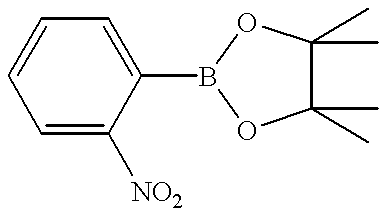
C1=CC=C(B2OC(C)(C)C(C)(C)O2)C([NO2])=C1
